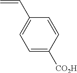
C=CC1=CC=C([CO2H])C=C1
